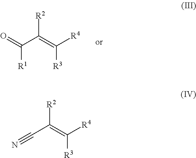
O=C(C(=C([R4])[R3])[R2])[R1].C(C(=C([R4])[R3])[R2])#N
